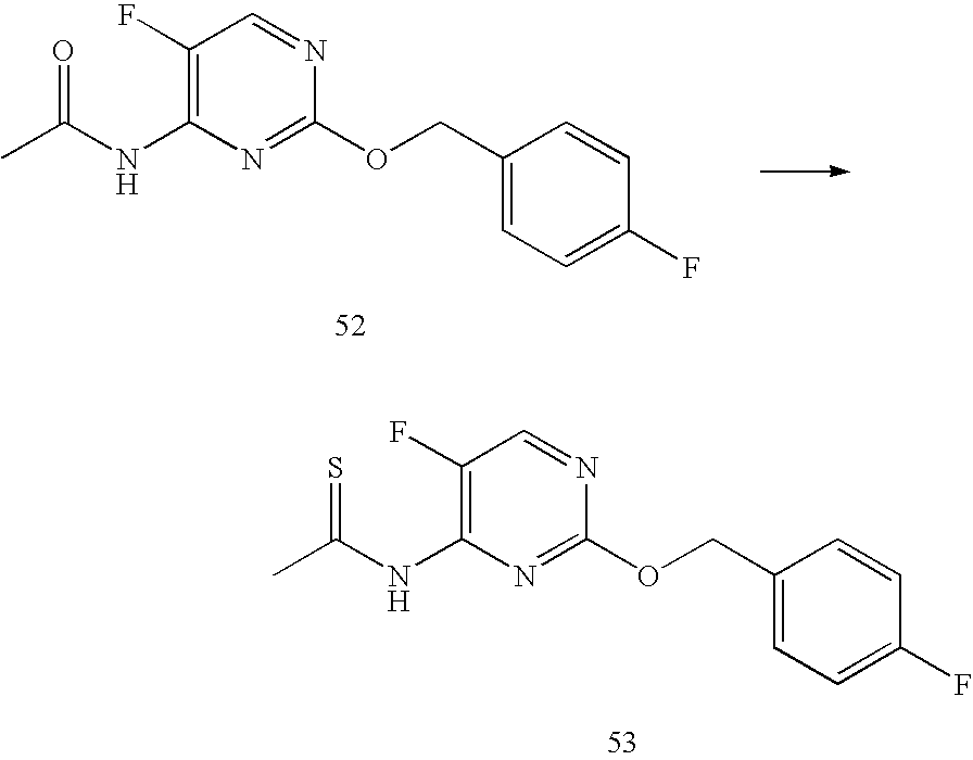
C1(F)=C(NC(C)=O)N=C(OCC2=CC=C(F)C=C2)N=C1.C1(F)=C(NC(C)=S)N=C(OCC2=CC=C(F)C=C2)N=C1
